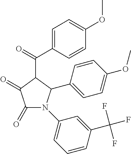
C1(=O)C(=O)N(C2=CC=CC(C(F)(F)F)=C2)C(C2=CC=C(OC)C=C2)C1C(C1=CC=C(OC)C=C1)=O
